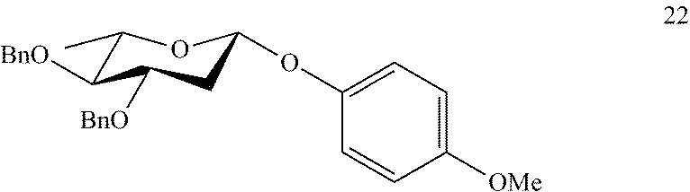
C1(C)C([BnO])C([BnO])CC(OC2=CC=C([OMe])C=C2)O1
